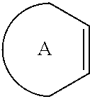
C(=CC)C.[A]
